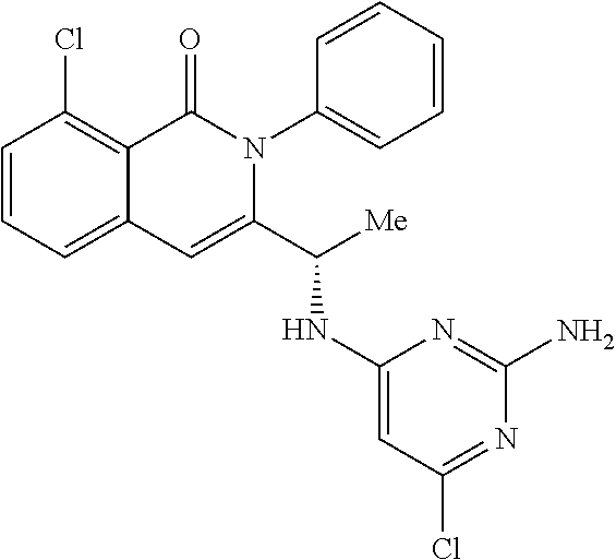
C1=CC=C2C(=C1Cl)C(=O)N(C1=CC=CC=C1)C(C([Me])NC1=CC(Cl)=NC(N)=N1)=C2
